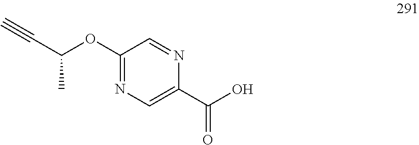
C1(OC(C)C#C)=NC=C(C(O)=O)N=C1
